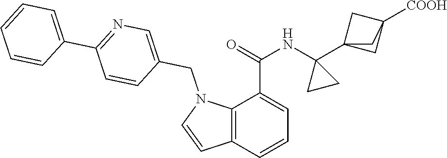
C1=CC2=C(C(C(=O)NC3(C45CC([COOH])(C4)C5)CC3)=C1)N(CC1=CN=C(C3=CC=CC=C3)C=C1)C=C2
